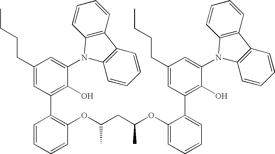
C1(CCCC)=CC(C2=C(OC(CC(OC3=CC=CC=C3C3=C(O)C(N4C5=C(C6=C4C=CC=C6)C=CC=C5)=CC(CCCC)=C3)C)C)C=CC=C2)=C(O)C(N2C3=C(C4=C2C=CC=C4)C=CC=C3)=C1
